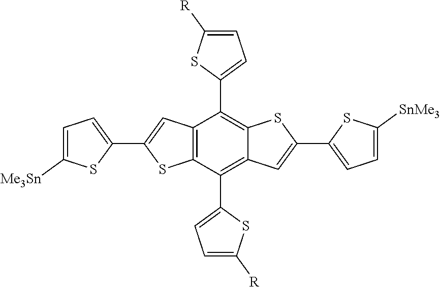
C12=C(C(C3=CC=C([R])S3)=C3C(=C1C1=CC=C([R])S1)SC(C1=CC=C([SnMe3])S1)=C3)SC(C1=CC=C([Me3Sn])S1)=C2
